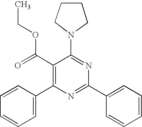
C1(C(=O)OCC)=C(C2=CC=CC=C2)N=C(C2=CC=CC=C2)N=C1N1CCCC1
